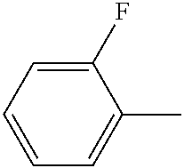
C1=CC=C(C)C(F)=C1
